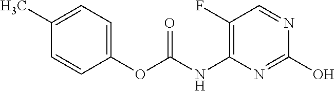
C1(F)=C(NC(OC2=CC=C(C)C=C2)=O)N=C(O)N=C1
